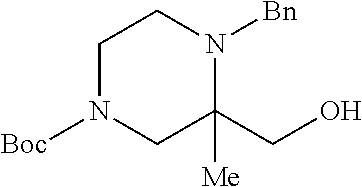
C1CN([Boc])CC(CO)([Me])N1[Bn]
